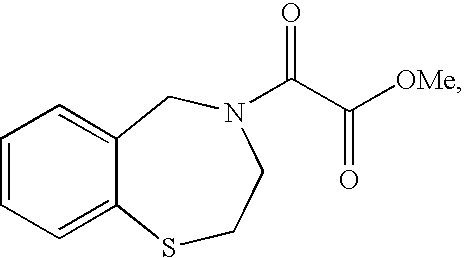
C1=CC=C2C(=C1)CN(C(C([OMe])=O)=O)CCS2
